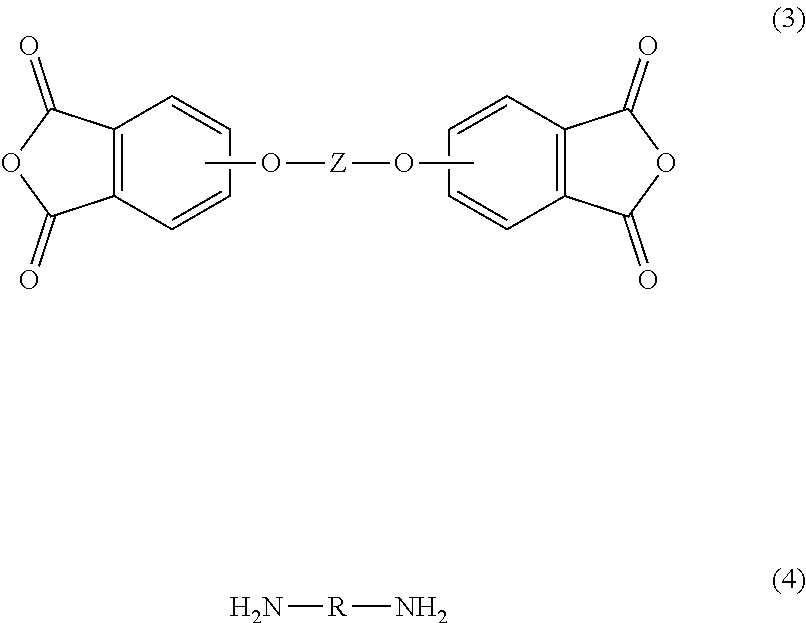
C12=C(C=CC=C1)C(=O)OC2=O.CO[Z]OC.C12=C(C=CC=C1)C(=O)OC2=O.N[R]N
